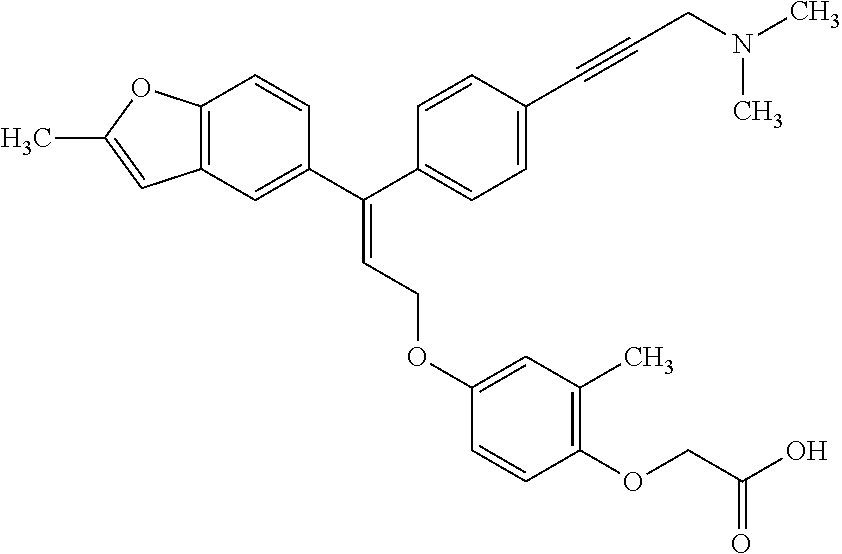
C(=C(C1=CC2=C(C=C1)OC(C)=C2)C1=CC=C(C#CCN(C)C)C=C1)COC1=CC(C)=C(OCC(O)=O)C=C1
